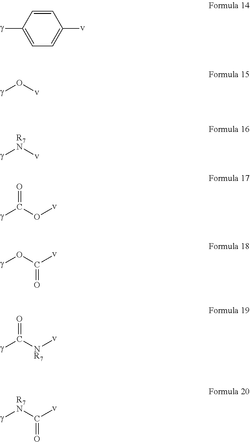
C1=C([g])C=CC([v])=C1.[v]O[g].[v][R7N][g].O(C([g])=O)[v].C(O[g])([v])=O.[NR7](C([g])=O)[v].C([R7N][g])([v])=O
